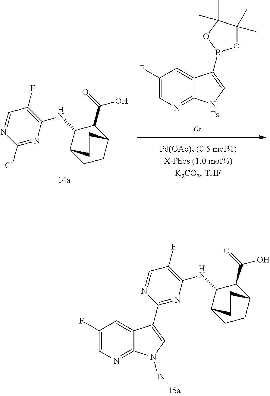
C1(F)=C(NC2C3CCC(C2C(=O)O)CC3)N=C(Cl)N=C1.[Ts].C1(F)=CN=C2C(=C1)C(B1OC(C)(C)C(C)(C)O1)=CN2.C1(F)=C(NC2C3CCC(C2C(=O)O)CC3)N=C(C2=CN([Ts])C3=NC=C(F)C=C32)N=C1
